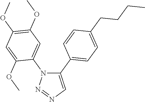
C1(C2=CC=C(CCCC)C=C2)=CN=NN1C1=CC(OC)=C(OC)C=C1OC
